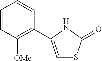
C1=CC([OMe])=C(C2=CSC(=O)N2)C=C1
